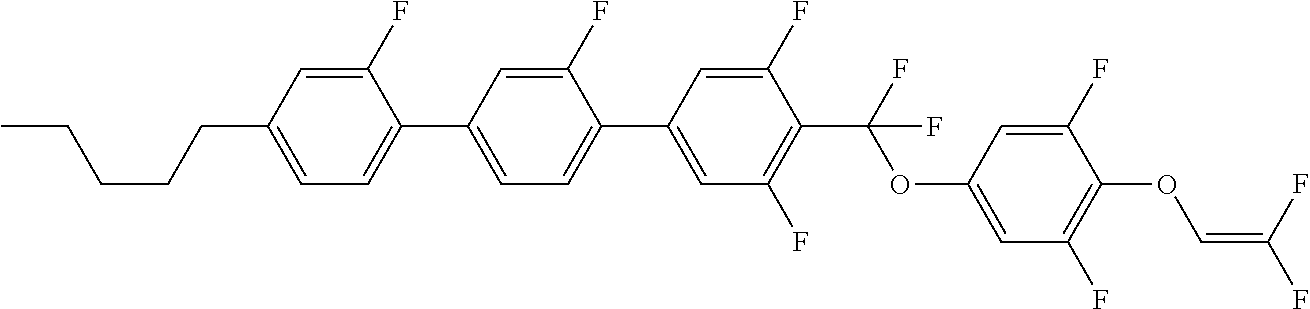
C1(F)=CC(CCCCC)=CC=C1C1=CC=C(C2=CC(F)=C(C(OC3=CC(F)=C(OC=C(F)F)C(F)=C3)(F)F)C(F)=C2)C(F)=C1
